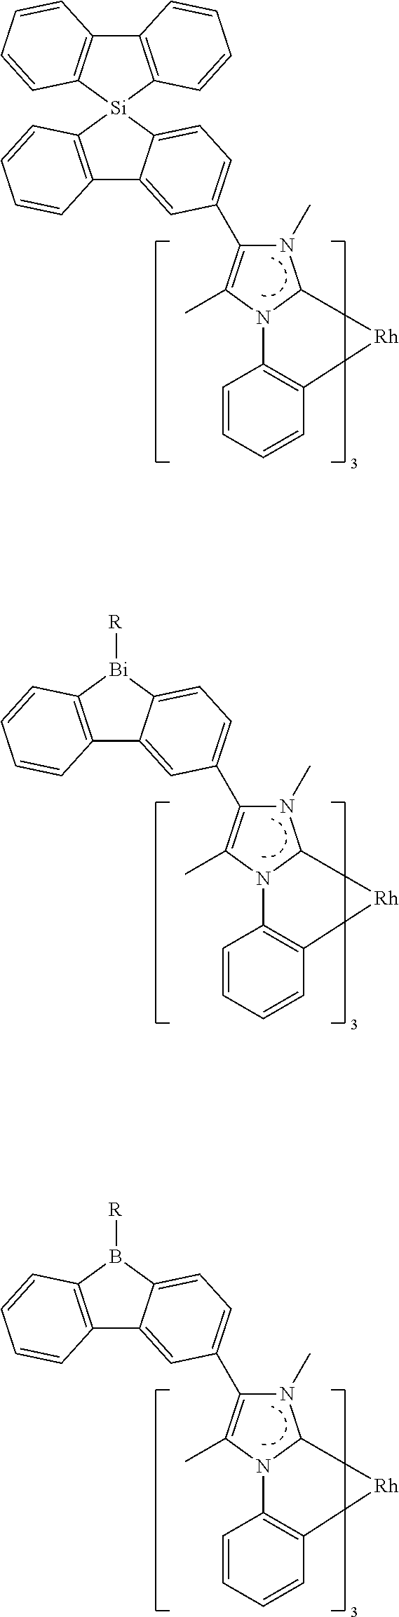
C12=C([Si]3(C4=CC=C(C5=C(C)N6C(N5C)C[Rh]C5=C6C=CC=C5)C=C14)C1=C(C4=C3C=CC=C4)C=CC=C1)C=CC=C2.C12=C([Bi]([R])C3=CC=C(C4=C(C)N5C(N4C)C[Rh]C4=C5C=CC=C4)C=C13)C=CC=C2.C12=C(B([R])C3=CC=C(C4=C(C)N5C(N4C)C[Rh]C4=C5C=CC=C4)C=C13)C=CC=C2
